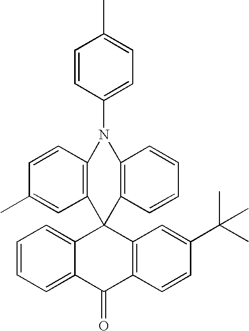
C1=CC(N2C3=C(C=C(C)C=C3)C3(C4=CC=CC=C4C(=O)C4=C3C=C(C(C)(C)C)C=C4)C3=C2C=CC=C3)=CC=C1C
